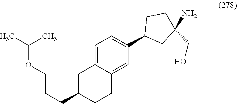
C(OCCCC1CCC2=CC(C3CC(N)(CO)CC3)=CC=C2C1)(C)C
